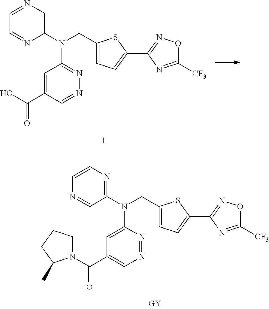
C1(CN(C2=NN=CC(C(=O)O)=C2)C2=CN=CC=N2)=CC=C(C2=NOC([CF3])=N2)S1.C1(CN(C2=CC(C(=O)N3CCCC3C)=CN=N2)C2=NC=CN=C2)=CC=C(C2=NOC([CF3])=N2)S1
